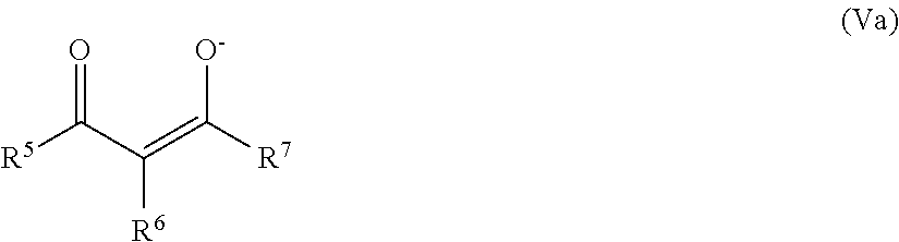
[R5]C(C(=C([R7])[O-])[R6])=O
